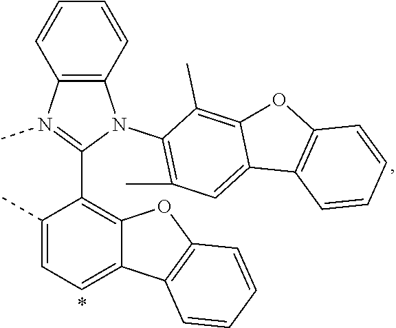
C12=C(N(C)=C(C3=C4C(=CC=C3C)C3=C(O4)C=CC=C3)N1C1=C(C)C=C3C(=C1C)OC1=C3C=CC=C1)C=CC=C2
